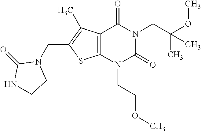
C12=C(N(CCOC)C(=O)N(CC(OC)(C)C)C1=O)SC(CN1C(=O)NCC1)=C2C
